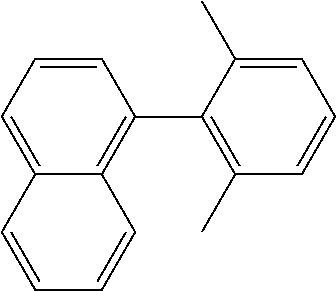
C1=C2C(=C(C3=C(C)C=CC=C3C)C=C1)C=CC=C2
